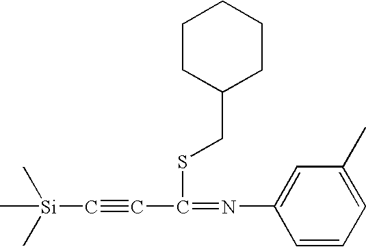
[Si](C#CC(=NC1=CC(C)=CC=C1)SCC1CCCCC1)(C)(C)C
